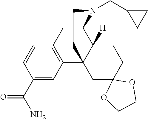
C1(C(N)=O)=CC2=C(C=C1)CC1C3([H])C2(CC2(CC3)OCCO2)CCN1CC1CC1
